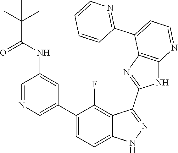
C1=NC=C(C2=CC=C3C(=C2F)C(C2=NC4=C(N2)N=CC=C4C2=NC=CC=C2)=NN3)C=C1NC(C(C)(C)C)=O
